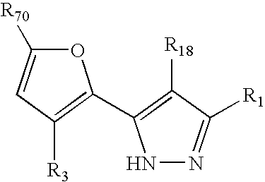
N1N=C([R1])C([R18])=C1C1=C([R3])C=C([R70])O1
